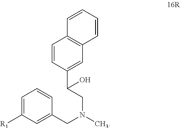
C1=CC(C(CN(CC2=CC([R1])=CC=C2)C)O)=CC2=C1C=CC=C2
